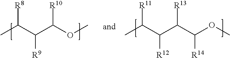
CC(C(C(OC)[R10])[R9])[R8].CC(C(C(C(OC)[R14])[R13])[R12])[R11]
